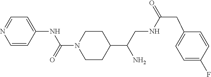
C1=CC(NC(N2CCC(C(CNC(=O)CC3=CC=C(F)C=C3)N)CC2)=O)=CC=N1
